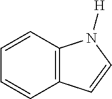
C12=C(C=CC=C1)N([H])C=C2
